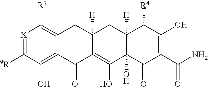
[X]1=C([9R])C(O)=C2C(=C1[R7])CC1([H])C(=C(O)C3(O)C([H])(C1)C([R4])C(O)=C(C(N)=O)C3=O)C2=O
